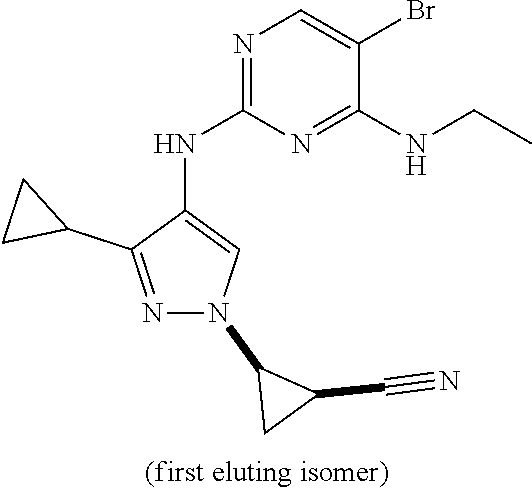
N1=C(NC2=CN(C3CC3C#N)N=C2C2CC2)N=C(NCC)C(Br)=C1
